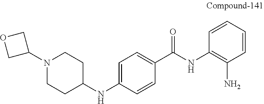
C1=CC(N)=C(NC(C2=CC=C(NC3CCN(C4COC4)CC3)C=C2)=O)C=C1
